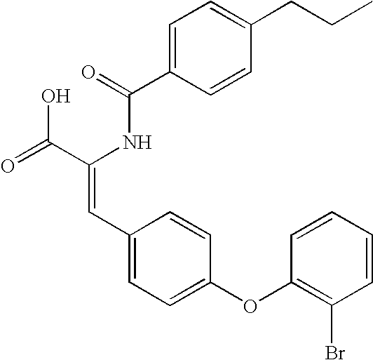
C(=O)(NC(C(=O)O)=CC1=CC=C(OC2=C(Br)C=CC=C2)C=C1)C1=CC=C(CCC)C=C1
